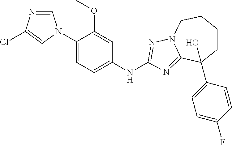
C1=NC(Cl)=CN1C1=CC=C(NC2=NN3CCCCC(C4=CC=C(F)C=C4)(O)C3=N2)C=C1OC
